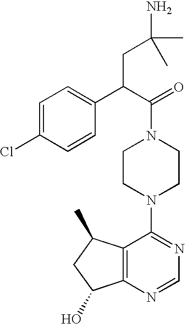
C12=C(N=CN=C1N1CCN(C(=O)C(C3=CC=C(Cl)C=C3)CC(C)(N)C)CC1)C(O)CC2C
